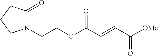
N1(CCOC(C=CC([OMe])=O)=O)C(=O)CCC1
